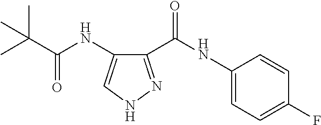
C1(C(NC2=CC=C(F)C=C2)=O)=NNC=C1NC(C(C)(C)C)=O
